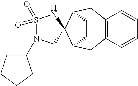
C12=C(CC3C4(C(C1)CC3)NS(=O)(=O)N(C1CCCC1)C4)C=CC=C2
